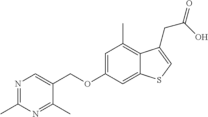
C(OC1=CC(C)=C2C(=C1)SC=C2CC(=O)O)C1=CN=C(C)N=C1C
